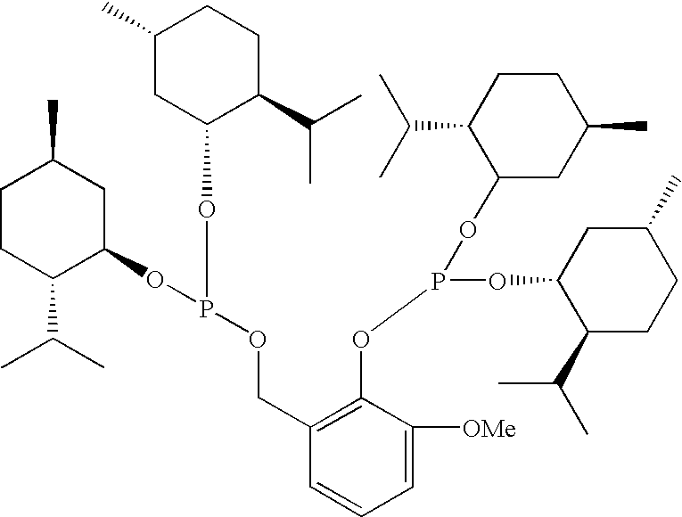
C1CC(C(C)C)C(OP(OC2C(C(C)C)CCC(C)C2)OCC2=C(OP(OC3CC(C)CCC3C(C)C)OC3C(C(C)C)CCC(C)C3)C([OMe])=CC=C2)CC1C
